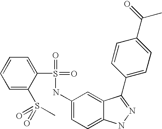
C1=CC=C(S(=O)(=O)C)C(S(=O)(=O)NC2=CC=C3C(=C2)C(C2=CC=C(C(C)=O)C=C2)=NN3)=C1
